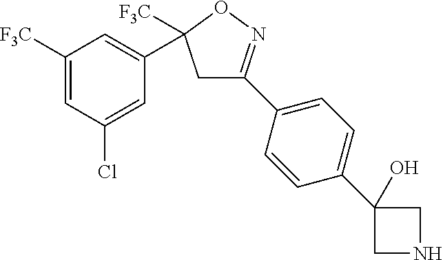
C1C(C2=CC=C(C3(O)CNC3)C=C2)=NOC1(C1=CC([F3C])=CC(Cl)=C1)[F3C]
